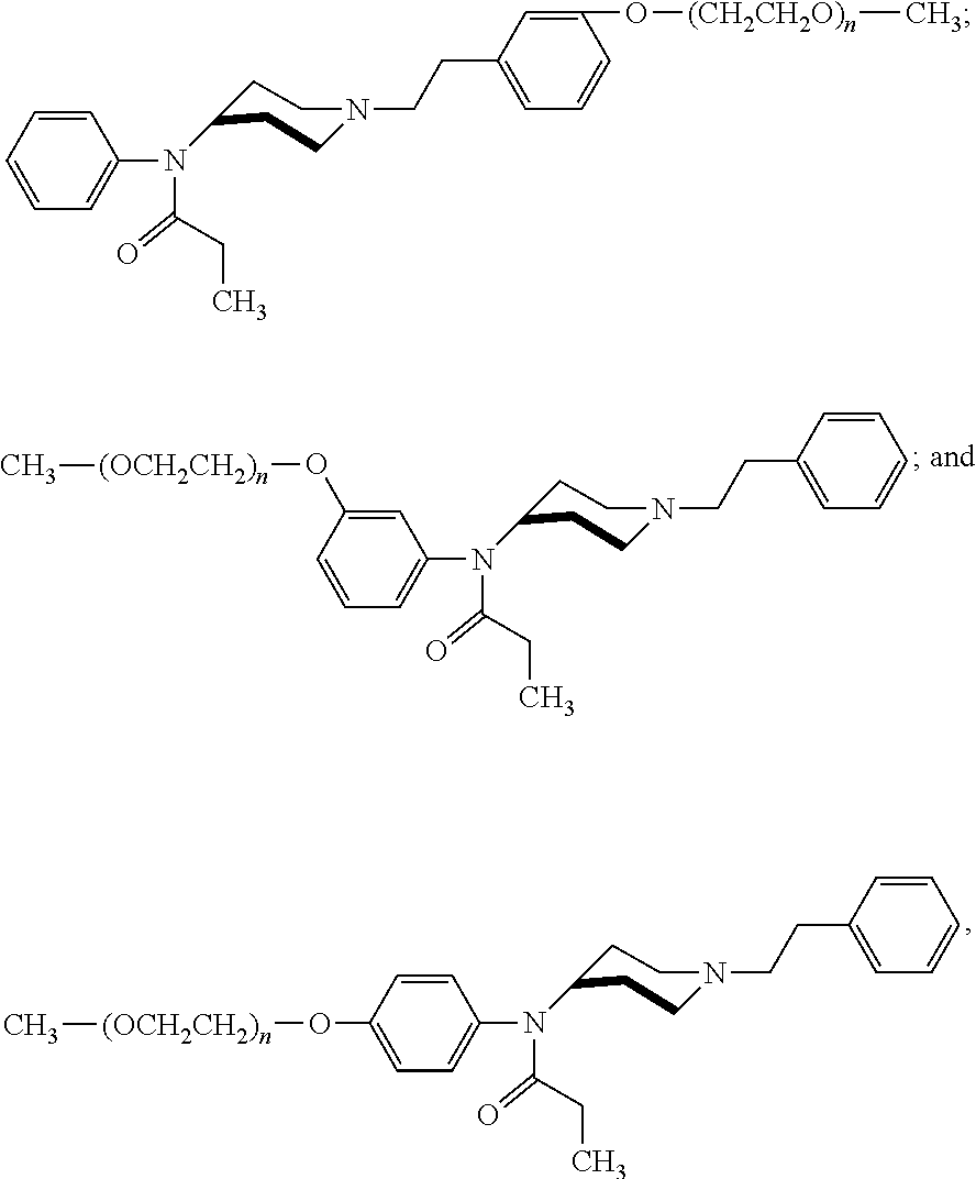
C1=C(O[(OCH2CH2)n]C)C=CC=C1N(C(CC)=O)C1CCN(CCC2=CC=CC=C2)CC1.C1=CC(O[(OCH2CH2)n]C)=CC=C1N(C(CC)=O)C1CCN(CCC2=CC=CC=C2)CC1.C1=CC=CC=C1N(C(CC)=O)C1CCN(CCC2=CC=CC(O[(CH2CH2O)n]C)=C2)CC1
